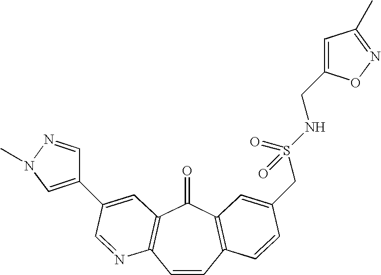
C1=CC2=C(C(=O)C3=C1N=CC(C1=CN(C)N=C1)=C3)C=C(CS(NCC1=CC(C)=NO1)(=O)=O)C=C2
